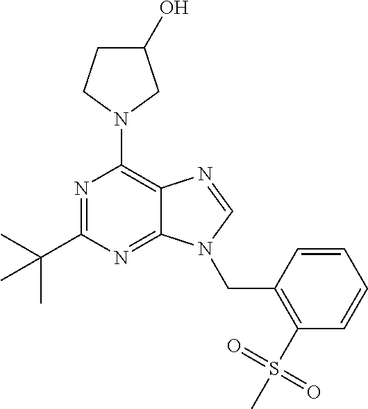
N1=C(C(C)(C)C)N=C2C(=C1N1CC(O)CC1)N=CN2CC1=C(S(C)(=O)=O)C=CC=C1
